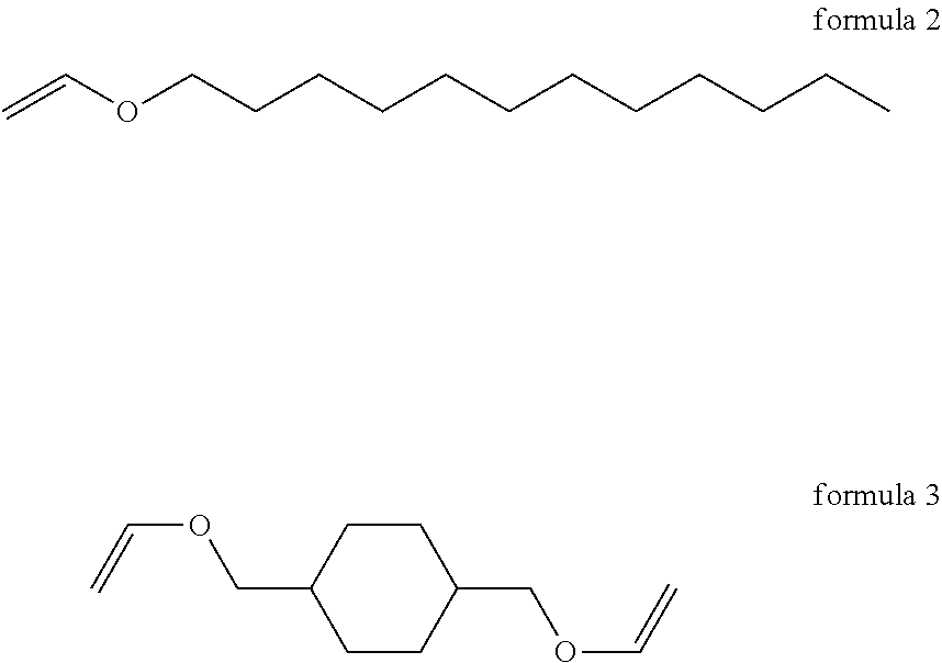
C=COCCCCCCCCCCCC.C=COCC1CCC(COC=C)CC1
